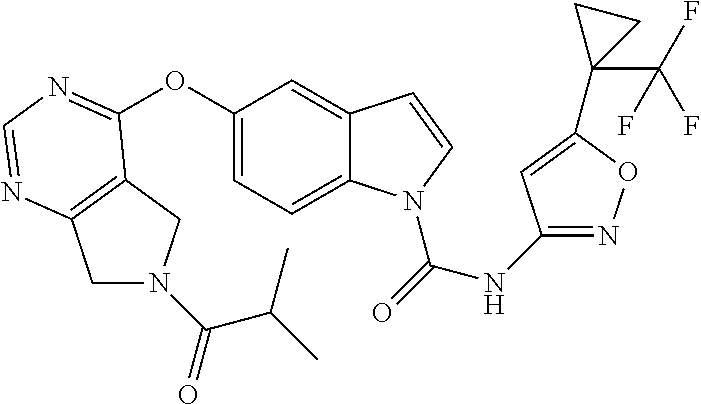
C12=C(N=CN=C1OC1=CC=C3C(=C1)C=CN3C(=O)NC1=NOC(C3(C(F)(F)F)CC3)=C1)CN(C(=O)C(C)C)C2
